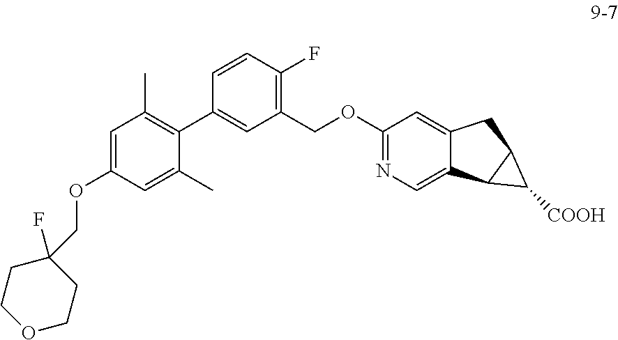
C1=C(OCC2(F)CCOCC2)C=C(C)C(C2=CC(COC3=NC=C4C(=C3)CC3C4C3[COOH])=C(F)C=C2)=C1C
